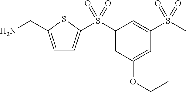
C1=C(CN)SC(S(C2=CC(OCC)=CC(S(C)(=O)=O)=C2)(=O)=O)=C1
